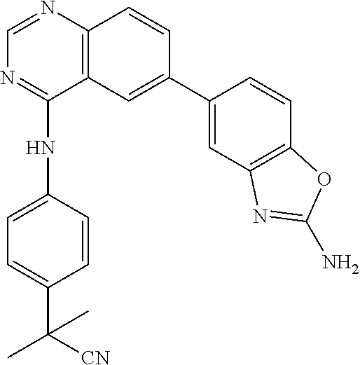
C12=C(C=CC(C3=CC4=C(C=C3)OC(N)=N4)=C1)N=CN=C2NC1=CC=C(C(C)([CN])C)C=C1
